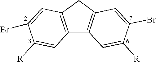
C12=C(CC3=C1C=C([R])C(Br)=C3)C=C(Br)C([R])=C2
